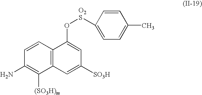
C1=CC(N)=C([(SO3H)m])C2=C1C(O[O2S]C1=CC=C(C)C=C1)=CC([SO3H])=C2
